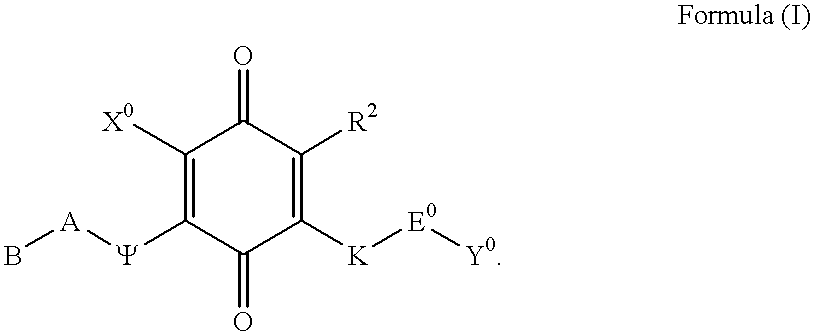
C1([X0])=C([Y][A]B)C(=O)C([K][E0][Y0])=C([R2])C1=O
